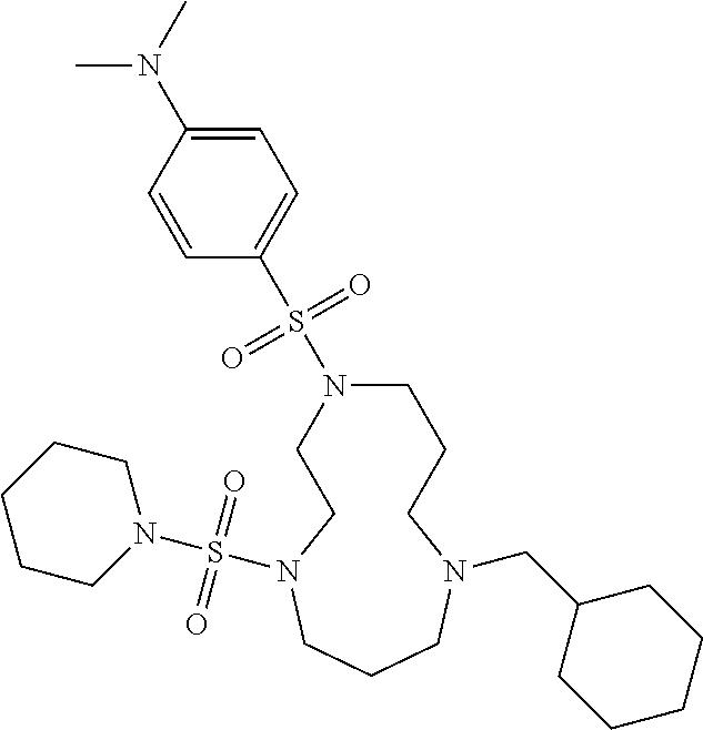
C1CN(S(C2=CC=C(N(C)C)C=C2)(=O)=O)CCCN(CC2CCCCC2)CCCN1S(N1CCCCC1)(=O)=O
